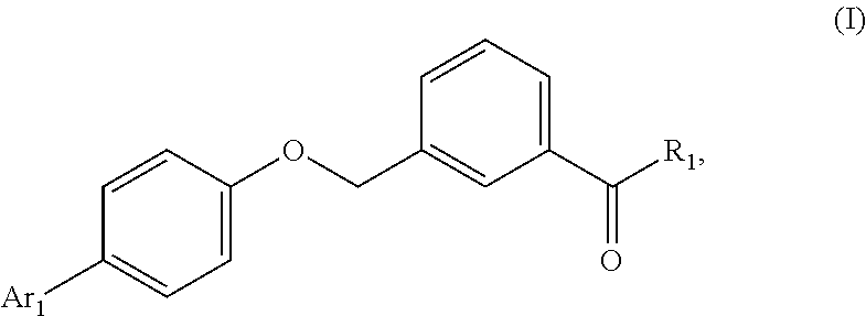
C1=CC([Ar1])=CC=C1OCC1=CC(C([R1])=O)=CC=C1
